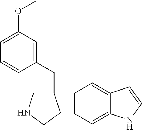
C1=C(OC)C=C(CC2(C3=CC=C4C(=C3)C=CN4)CNCC2)C=C1
